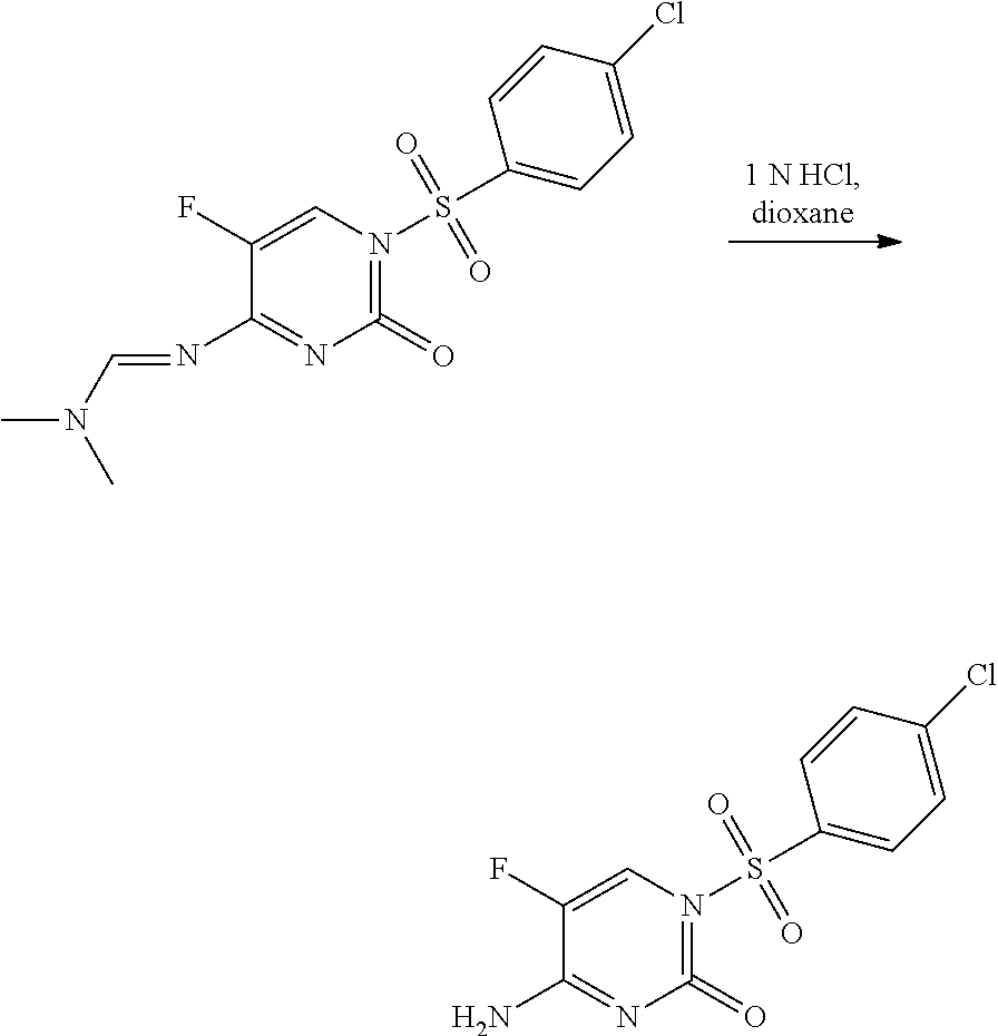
C1(F)=CN(S(=O)(=O)C2=CC=C(Cl)C=C2)=C(=O)N=C1N=CN(C)C.C1(F)=CN(S(=O)(=O)C2=CC=C(Cl)C=C2)=C(=O)N=C1N
